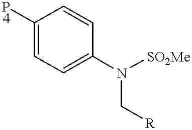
C1([P4])=CC=C(N([SO2Me])C[R])C=C1
